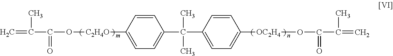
C=C(C)C(=O)O[C2H4O]C1=CC=C(C(C2=CC=C([OC2H4]OC(=O)C(C)=C)C=C2)(C)C)C=C1
